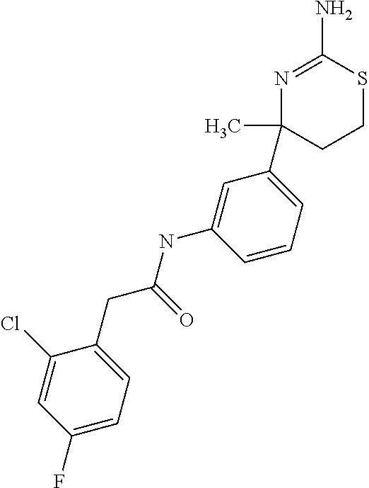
N1=C(N)SCCC1(C)C1=CC=CC(NC(=O)CC2=CC=C(F)C=C2Cl)=C1
